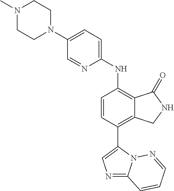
N1(C)CCN(C2=CC=C(NC3=C4C(=C(C5=CN=C6N5N=CC=C6)C=C3)CNC4=O)N=C2)CC1
